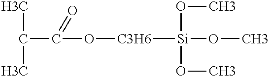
C(C(O[C3H6][Si](OC)(OC)OC)=O)(C)C
